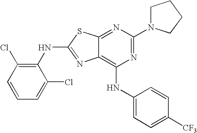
C1(NC2=C(Cl)C=CC=C2Cl)=NC2=C(NC3=CC=C([CF3])C=C3)N=C(N3CCCC3)N=C2S1
